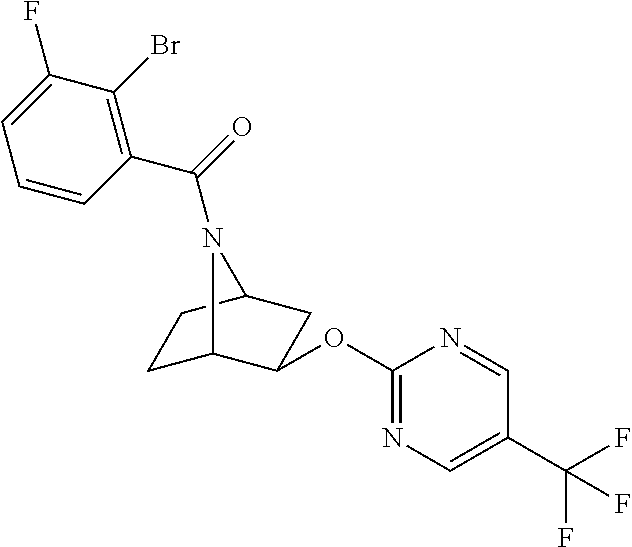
C1C2N(C(=O)C3=C(Br)C(F)=CC=C3)C(CC2OC2=NC=C(C(F)(F)F)C=N2)C1
